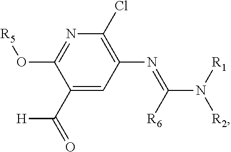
C1(C(=O)[H])=CC(N=C(N([R1])[R2])[R6])=C(Cl)N=C1O[R5]
